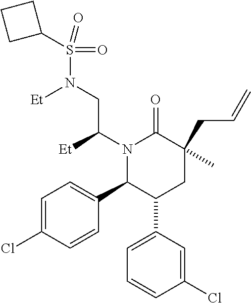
C1=C(Cl)C=CC(C2C(C3=CC=CC(Cl)=C3)CC(CC=C)(C)C(=O)N2C(CN(S(=O)(=O)C2CCC2)[Et])[Et])=C1
